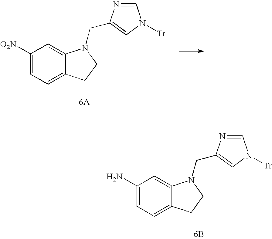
[6B].C1(N)=CC=C2C(=C1)N(CC1=CN([Tr])C=N1)CC2.[6A].C1([O2N])=CC=C2C(=C1)N(CC1=CN([Tr])C=N1)CC2
